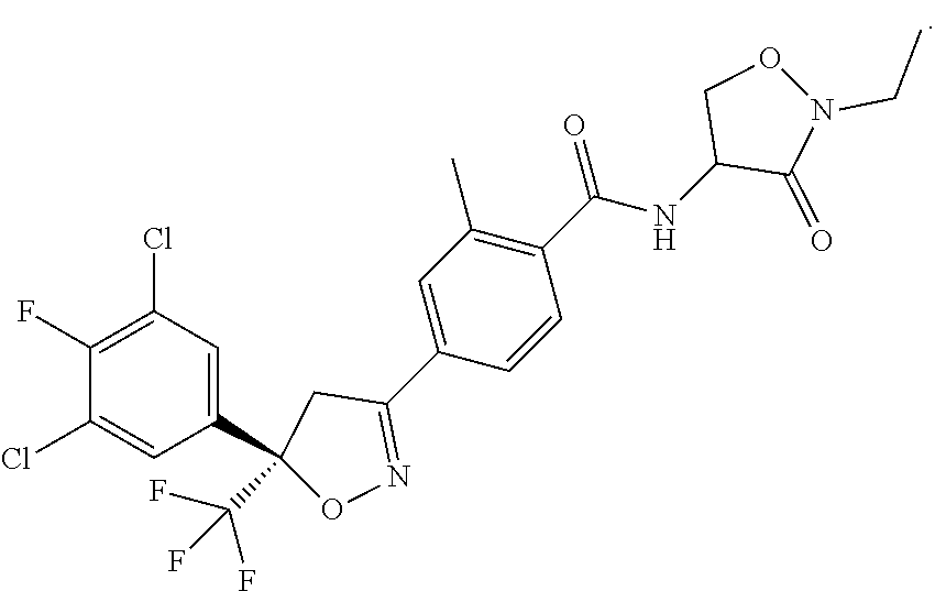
C1(F)=C(Cl)C=C(C2(C(F)(F)F)ON=C(C3=CC(C)=C(C(=O)NC4C(=O)N(CC)OC4)C=C3)C2)C=C1Cl
